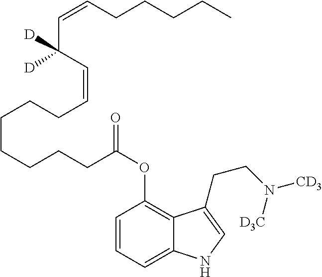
C1=CC=C2C(=C1OC(CCCCCCCC=CC(C=CCCCCC)([D])[D])=O)C(CCN([D3C])[CD3])=CN2
